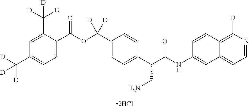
C1=C(C(OC(C2=CC=C(C(C(NC3=CC4=CC=NC([D])=C4C=C3)=O)CN)C=C2)([D])[D])=O)C(C([D])([D])[D])=CC(C([D])([D])[D])=C1
